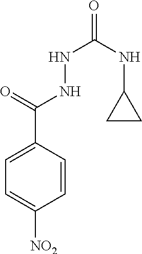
C1=C(C(=O)NNC(=O)NC2CC2)C=CC([NO2])=C1
